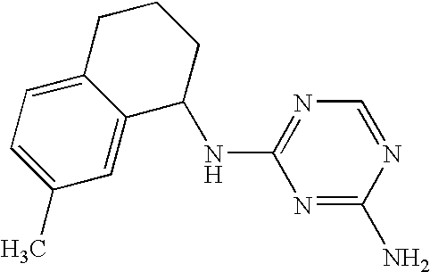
N1=C(N)N=CN=C1NC1C2=CC(C)=CC=C2CCC1
